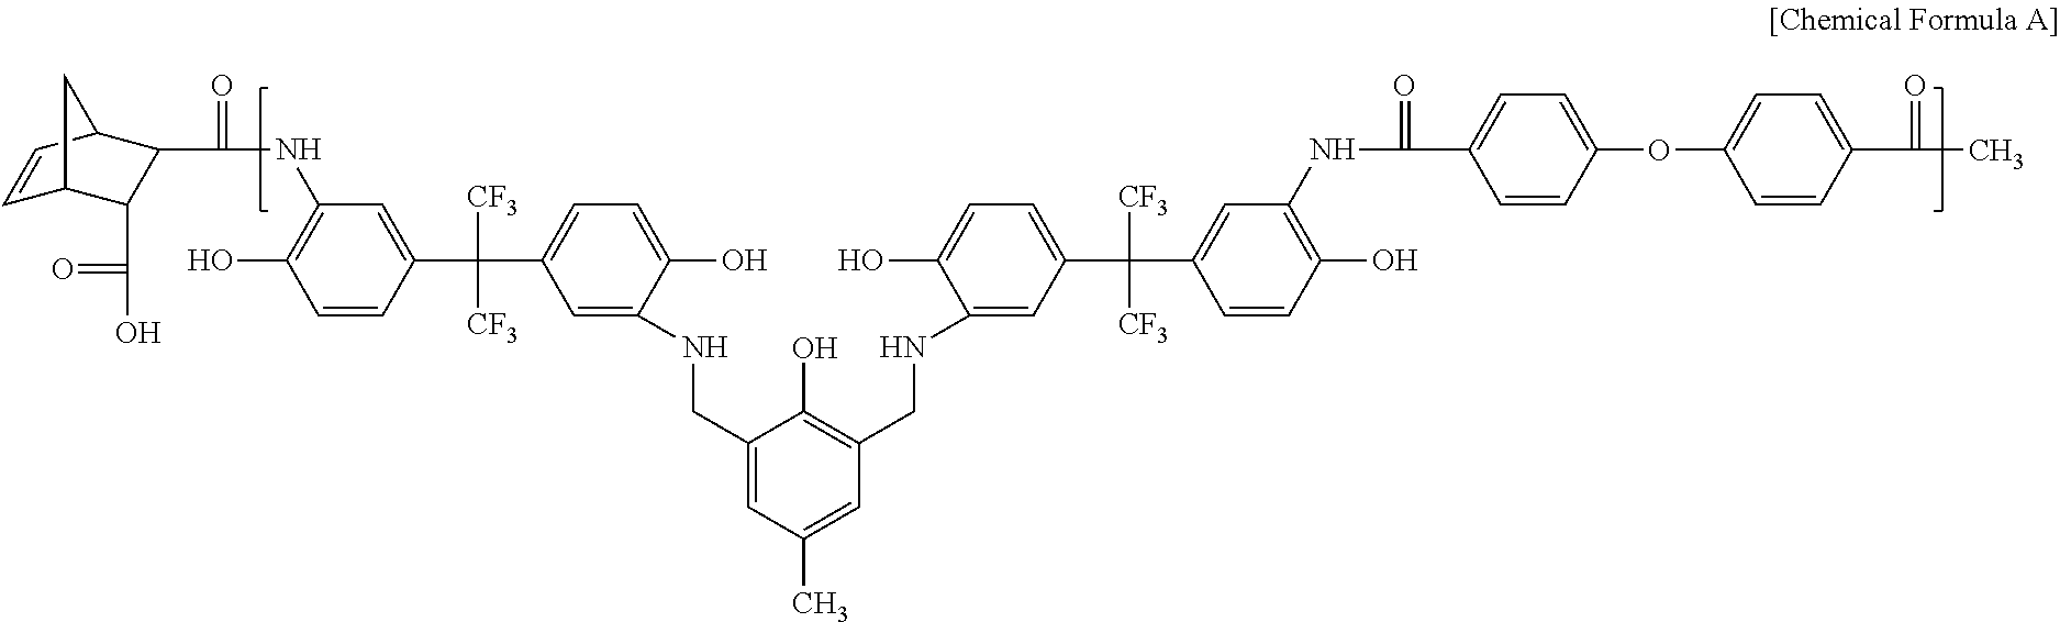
C1=CC2C(C(=O)NC3=C(O)C=CC(C([CF3])([CF3])C4=CC=C(O)C(NCC5=CC(C)=CC(CNC6=CC(C([CF3])([CF3])C7=CC(NC(=O)C8=CC=C(OC9=CC=C(C(=O)C)C=C9)C=C8)=C(O)C=C7)=CC=C6O)=C5O)=C4)=C3)C(C(=O)O)C1C2
